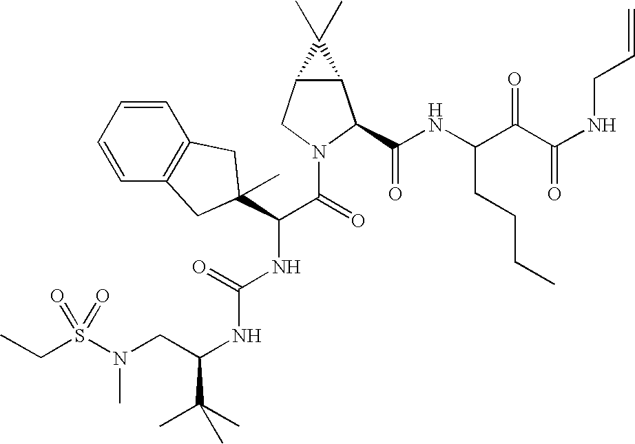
C1=CC=CC2=C1CC(C(C(=O)N1CC3C(C1C(NC(C(C(NCC=C)=O)=O)CCCC)=O)C3(C)C)NC(NC(C(C)(C)C)CN(S(CC)(=O)=O)C)=O)(C)C2
